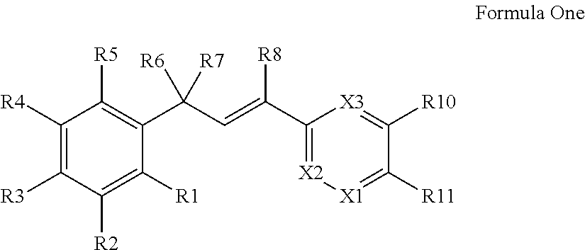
C1([R4])=C([R3])C([R2])=C([R1])C(C(C=C([R8])C2=[X2][X1]=C([R11])C([R10])=[X3]2)([R6])[R7])=C1[R5]
